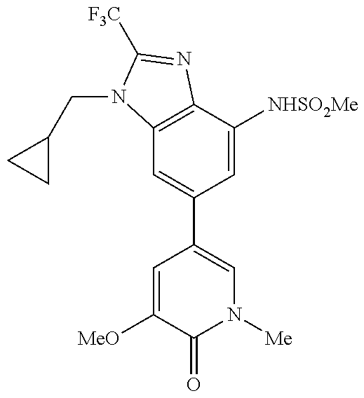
C12=C(C([NHSO2Me])=CC(C3=CN([Me])C(=O)C([MeO])=C3)=C1)N=C([F3C])N2CC1CC1
